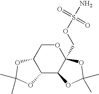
C12C(C3C(COS(N)(=O)=O)(OC1)OC(C)(C)O3)OC(C)(C)O2
